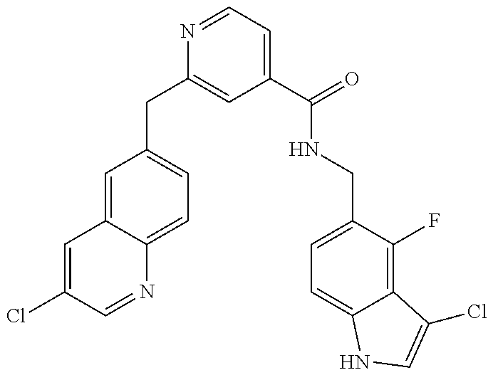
C1(CC2=CC(C(=O)NCC3=CC=C4C(=C3F)C(Cl)=CN4)=CC=N2)=CC=C2C(=C1)C=C(Cl)C=N2
